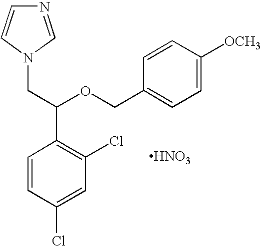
C1=C([OCH3])C=CC(COC(CN2C=NC=C2)C2=C(Cl)C=C(Cl)C=C2)=C1.[HNO3]
